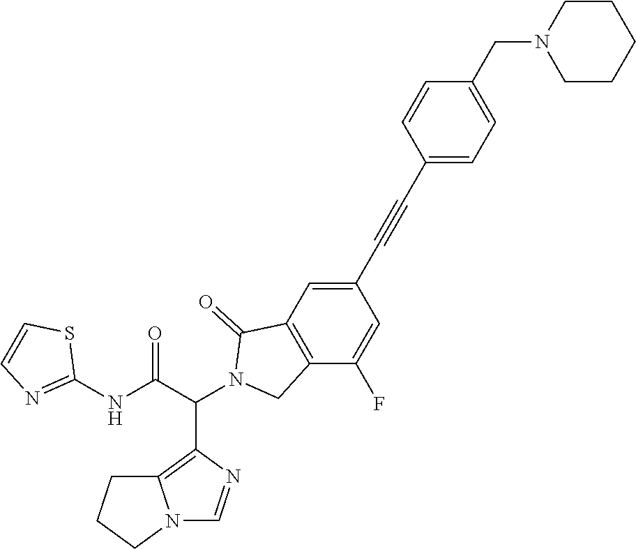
C1CCCCN1CC1=CC=C(C#CC2=CC3=C(C(F)=C2)CN(C(C(NC2=NC=CS2)=O)C2=C4N(C=N2)CCC4)C3=O)C=C1
